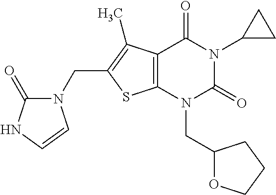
C12=C(N(CC3OCCC3)C(=O)N(C3CC3)C1=O)SC(CN1C(=O)NC=C1)=C2C
